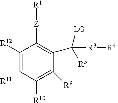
C1([R12])=CC([R10])=C([R9])C(C([LG])([R5])[R3][R4])=C1[Z][R1].[R11]
